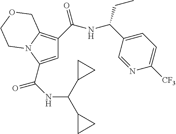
C1=C(C(=O)NC(C2CC2)C2CC2)N2C(=C1C(=O)NC(C1=CC=C([CF3])N=C1)CC)COCC2
